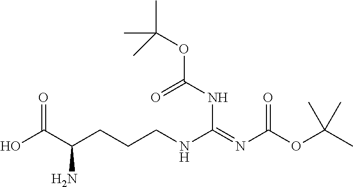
CC(OC(=O)N=C(NCCCC(C(O)=O)N)NC(OC(C)(C)C)=O)(C)C
